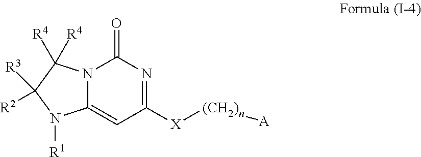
N12C(=CC([X][(CH2)n][A])=NC1=O)N([R1])C([R3])([R2])C2([R4])[R4]
